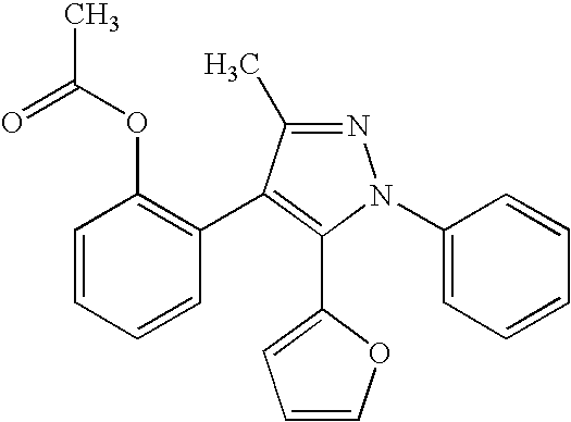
N1=C(C)C(C2=C(OC(C)=O)C=CC=C2)=C(C2=CC=CO2)N1C1=CC=CC=C1
